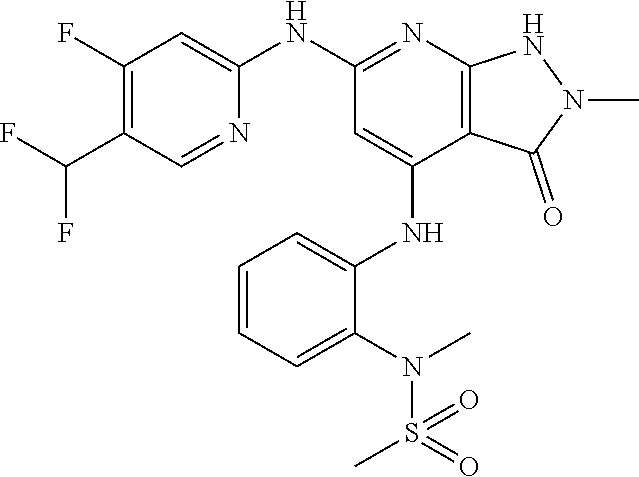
C1(NC2=NC3=C(C(NC4=CC=CC=C4N(S(=O)(C)=O)C)=C2)C(=O)N(C)N3)=CC(F)=C(C(F)F)C=N1
